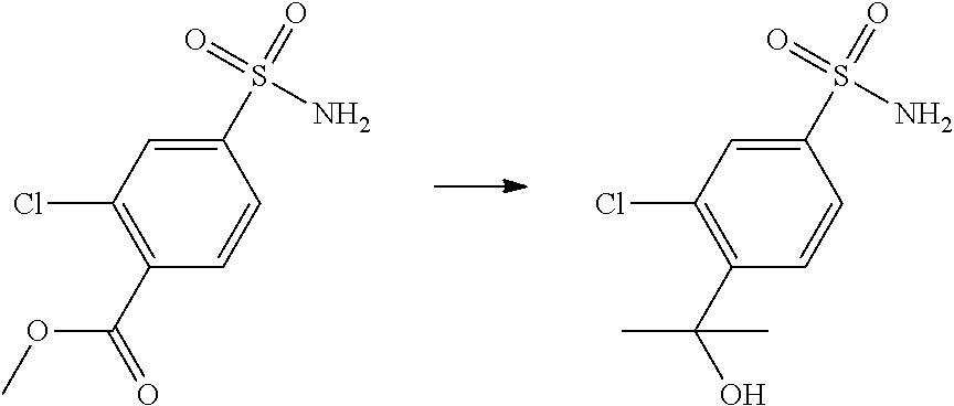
C1(Cl)=C(C(=O)OC)C=CC(S(=O)(N)=O)=C1.C1(Cl)=C(C(O)(C)C)C=CC(S(=O)(N)=O)=C1
